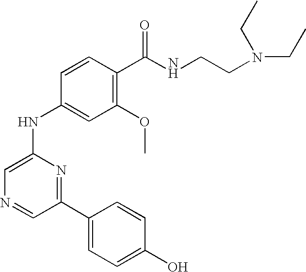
C1=CC(C(NCCN(CC)CC)=O)=C(OC)C=C1NC1=CN=CC(C2=CC=C(O)C=C2)=N1
